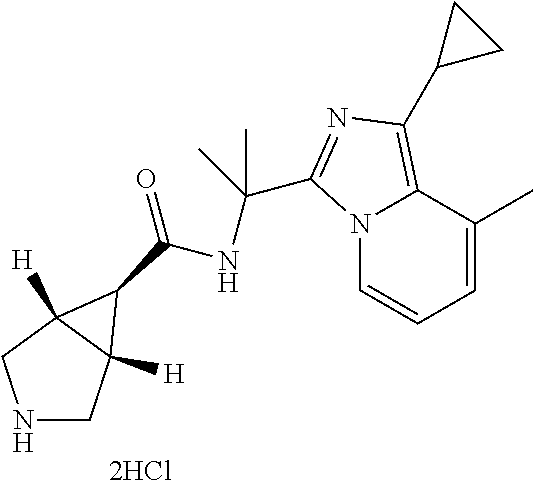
N1CC2([H])C([H])(C1)C2C(=O)NC(C1=NC(C2CC2)=C2N1C=CC=C2C)(C)C.[2HCl]
